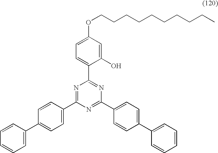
C1=C(C2=CC=C(C3=NC(C4=CC=C(OCCCCCCCCCC)C=C4O)=NC(C4=CC=C(C5=CC=CC=C5)C=C4)=N3)C=C2)C=CC=C1
